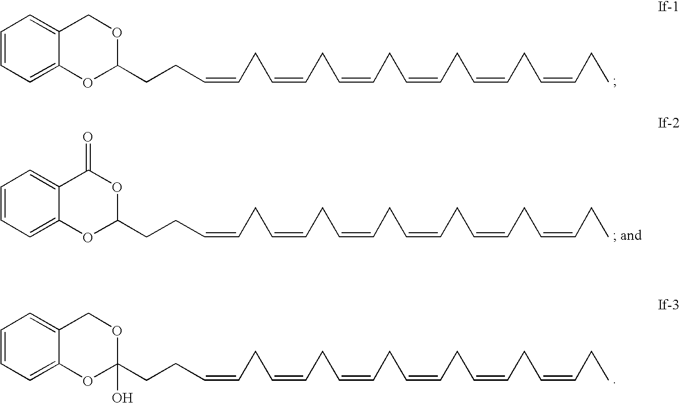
C1=CC=C2C(=C1)COC(CCC=CCC=CCC=CCC=CCC=CCC=CCC)O2.C1=CC=C2C(=C1)C(=O)OC(CCC=CCC=CCC=CCC=CCC=CCC=CCC)O2.C1=CC=C2C(=C1)COC(CCC=CCC=CCC=CCC=CCC=CCC=CCC)(O)O2
